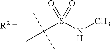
C(S(NC)(=O)=O)(C)(C)C
